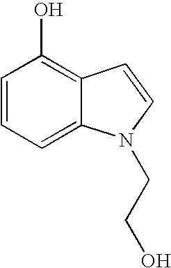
C1=CC=C2C(=C1O)C=CN2CCO
